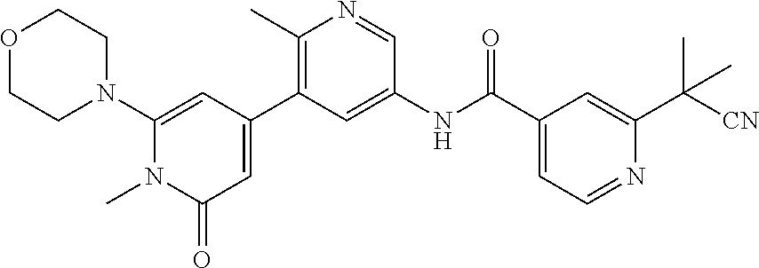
O1CCN(C2=CC(C3=C(C)N=CC(NC(C4=CC=NC(C([CN])(C)C)=C4)=O)=C3)=CC(=O)N2C)CC1
